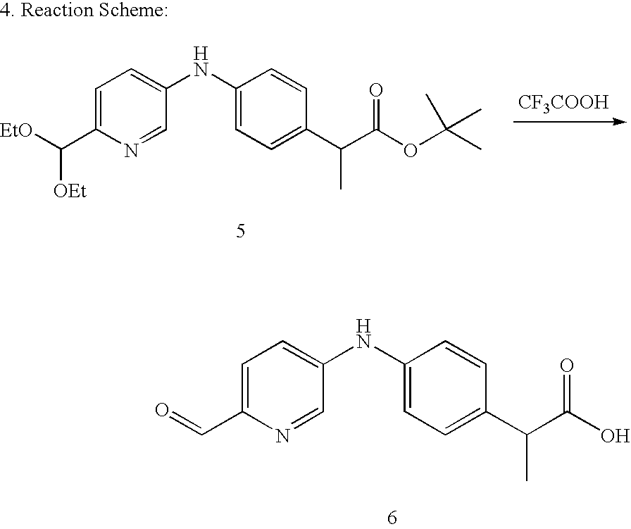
C1=C(C=O)N=CC(NC2=CC=C(C(C(O)=O)C)C=C2)=C1.C1=C(C([EtO])[OEt])N=CC(NC2=CC=C(C(C(=O)OC(C)(C)C)C)C=C2)=C1.[CF3COOH]
